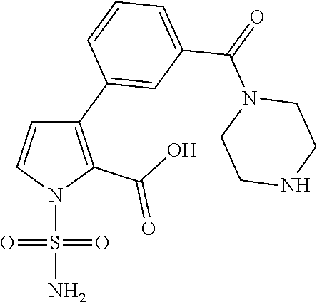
C1(C2=CC(C(N3CCNCC3)=O)=CC=C2)=C(C(O)=O)N(S(N)(=O)=O)C=C1
